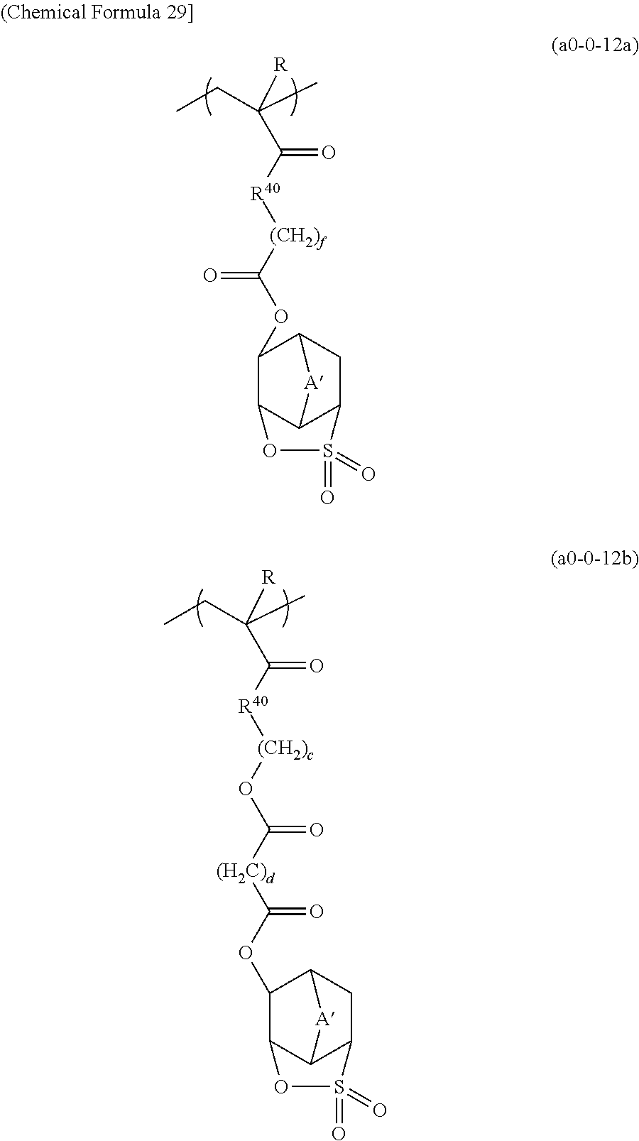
C12CC3[A]C1C(OS2(=O)=O)C3OC([(CH2)f][R40]C(C([R])(C)CC)=O)=O.C12CC3[A]C1C(OS2(=O)=O)C3OC([(H2C)d]C(O[(CH2)c][R40]C(C([R])(C)CC)=O)=O)=O
